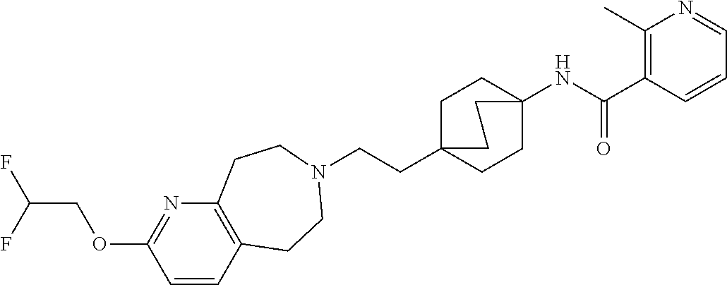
C1C2(CCN3CCC4=C(CC3)C=CC(OCC(F)F)=N4)CCC(NC(C3=C(C)N=CC=C3)=O)(C1)CC2
